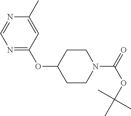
C1(C)=CC(OC2CCN(C(=O)OC(C)(C)C)CC2)=NC=N1
